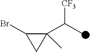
BrC1C(C(C)[CF3])(C)C1
